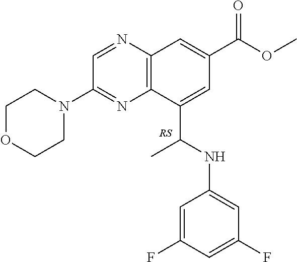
C1OCCN(C2=NC3=C(N=C2)C=C(C(OC)=O)C=C3C(NC2=CC(F)=CC(F)=C2)C)C1
